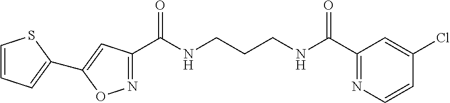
C1(C(NCCCNC(C2=NC=CC(Cl)=C2)=O)=O)=NOC(C2=CC=CS2)=C1
